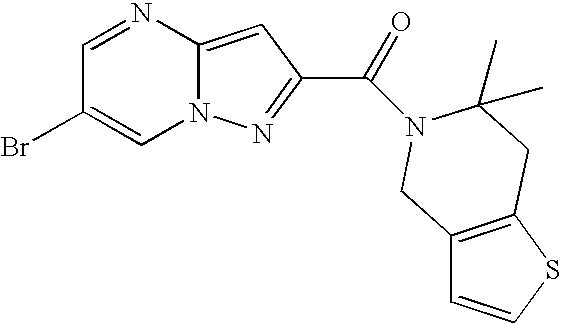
C1=NC2=CC(C(N3C(C)(C)CC4=C(C=CS4)C3)=O)=NN2C=C1Br
